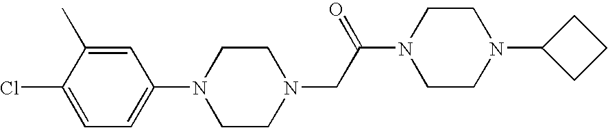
N1(CC(N2CCN(C3CCC3)CC2)=O)CCN(C2=CC=C(Cl)C(C)=C2)CC1
